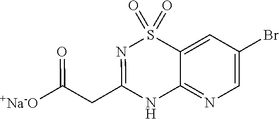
C12=CC(Br)=CN=C1NC(CC([+Na-O])=O)=NS2(=O)=O
